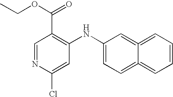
C1(C(=O)OCC)=C(NC2=CC=C3=CC=CC=C3=C2)C=C(Cl)N=C1
